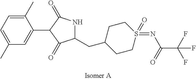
C1(C)=CC=C(C)C=C1C1C(=O)NC(CC2CCS(=NC(C(F)(F)F)=O)(=O)CC2)C1=O
